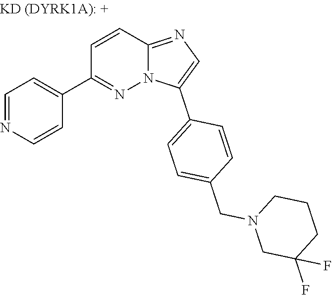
C1=NC=CC(C2=NN3C(=NC=C3C3=CC=C(CN4CC(F)(F)CCC4)C=C3)C=C2)=C1
